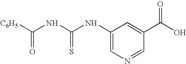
C1(NC(NC([C6H5])=O)=S)=CN=CC(C(O)=O)=C1
